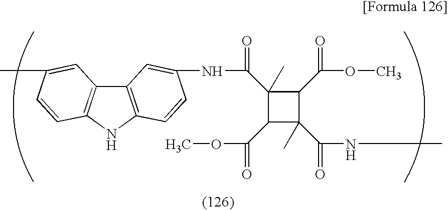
C12=C(NC3=C1C=C(C)C=C3)C=CC(NC(=O)C1(C)C(C(OC)=O)C(C(NC)=O)(C)C1C(OC)=O)=C2
